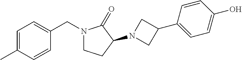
C1=C(C)C=CC(CN2CCC(N3CC(C4=CC=C(O)C=C4)C3)C2=O)=C1
